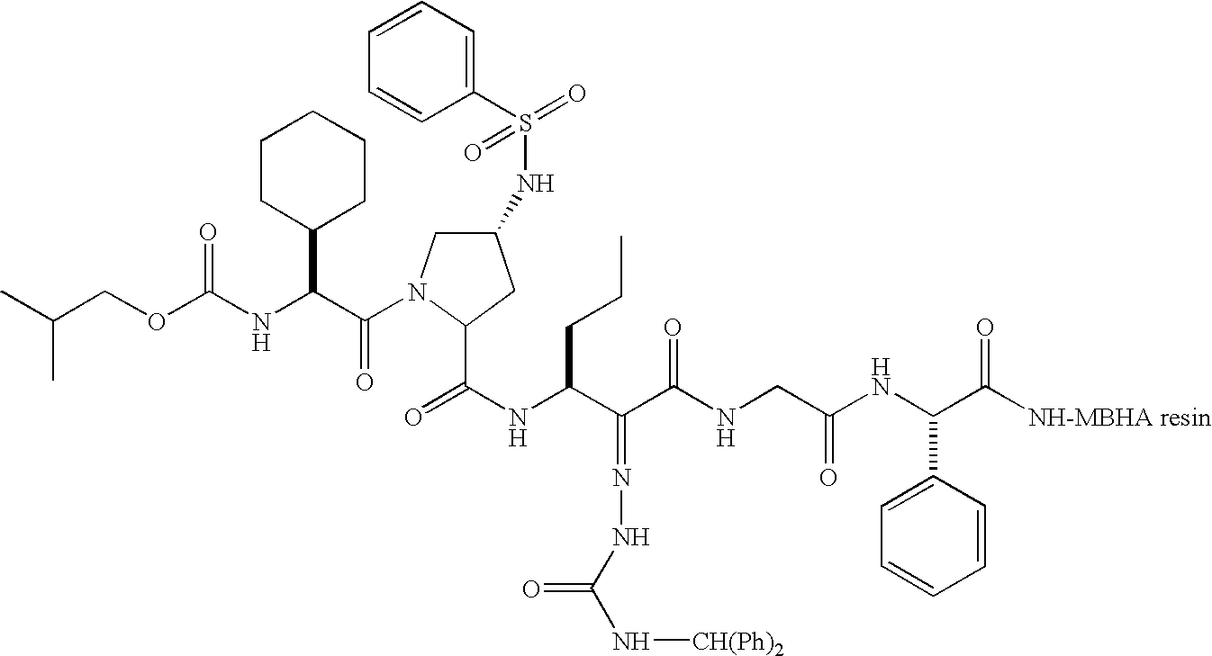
O=C(NC(C(C(NCC(NC(C([NH-MBHA resin])=O)C1=CC=CC=C1)=O)=O)=NNC(=O)N[CH(Ph)2])CCC)C1N(C(=O)C(NC(=O)OCC(C)C)C2CCCCC2)CC(NS(=O)(C2=CC=CC=C2)=O)C1
